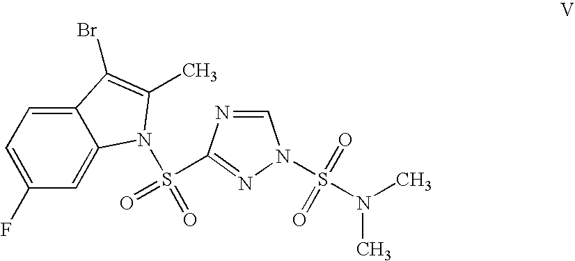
C12=CC=C(F)C=C1N(S(=O)(=O)C1=NN(S(N(C)C)(=O)=O)C=N1)C(C)=C2Br
